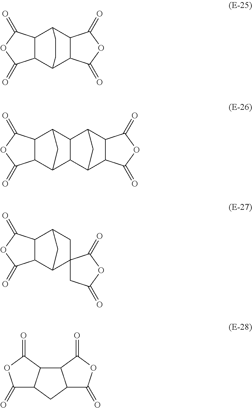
C12C(C(=O)OC1=O)C1C3C(=O)OC(=O)C3C2CC1.C12C(C(=O)OC1=O)C1CC2C2C1C1C3C(=O)OC(=O)C3C2C1.C12C(C(=O)OC1=O)C1CC2C2(C1)CC(=O)OC2=O.C1(=O)C2C(C(=O)O1)C1C(C2)C(=O)OC1=O
